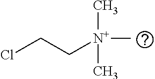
ClCC[N+](C)(C)C
